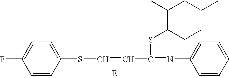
C1=CC(SC=CC(=NC2=CC=CC=C2)SC(C(CCC)C)CC)=CC=C1F
